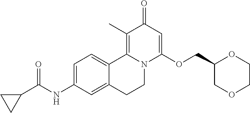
C1=C(NC(C2CC2)=O)C=C2C(=C1)C1=C(C)C(=O)C=C(OCC3COCCO3)N1CC2
